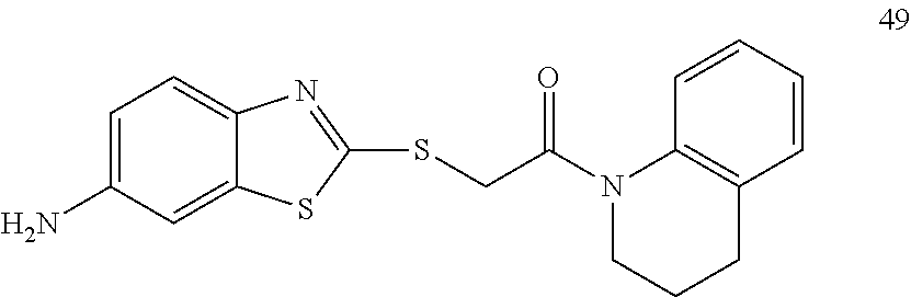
C1=C(N)C=C2C(=C1)N=C(SCC(=O)N1CCCC3=C1C=CC=C3)S2
